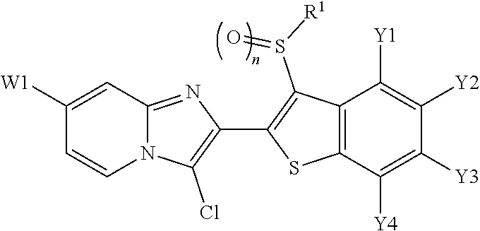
N12C(=NC(C3=C(S(=O)[R1])C4=C(S3)C([Y4])=C([Y3])C([Y2])=C4[Y1])=C1Cl)C=C([W1])C=C2
